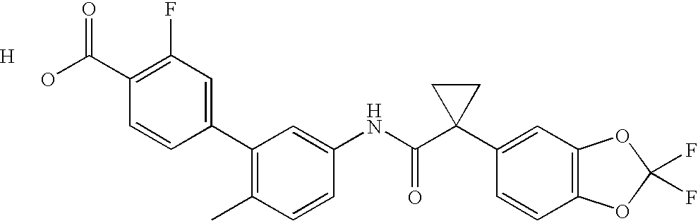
C1(C2=CC(F)=C(C(O)=O)C=C2)=C(C)C=CC(NC(C2(C3=CC4=C(C=C3)OC(F)(F)O4)CC2)=O)=C1.[H]
